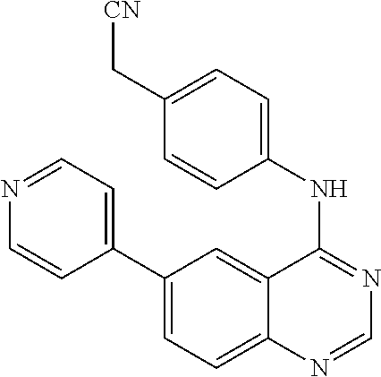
C1(C2=CC=NC=C2)=CC=C2C(=C1)C(NC1=CC=C(C[CN])C=C1)=NC=N2
